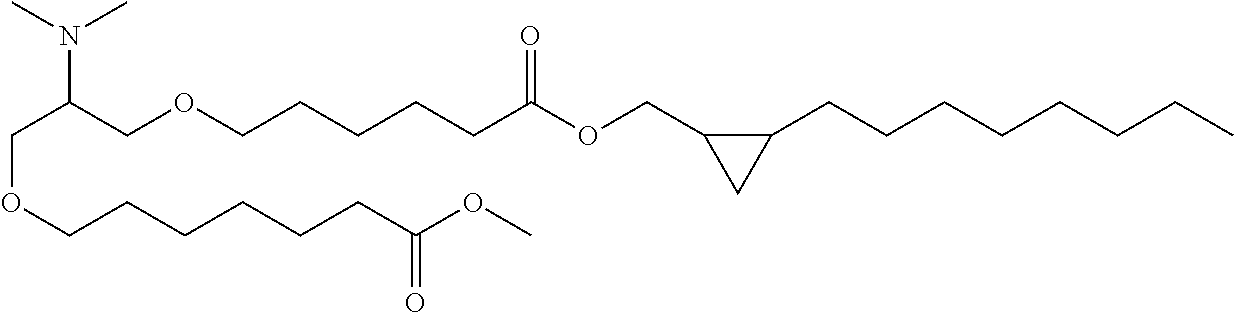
C(C(COCCCCCC(OCC1C(CCCCCCCC)C1)=O)N(C)C)OCCCCCCC(OC)=O
